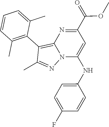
C12=C(C3=C(C)C=CC=C3C)C(C)=NN1C(NC1=CC=C(F)C=C1)=CC(C(=O)OC)=N2
